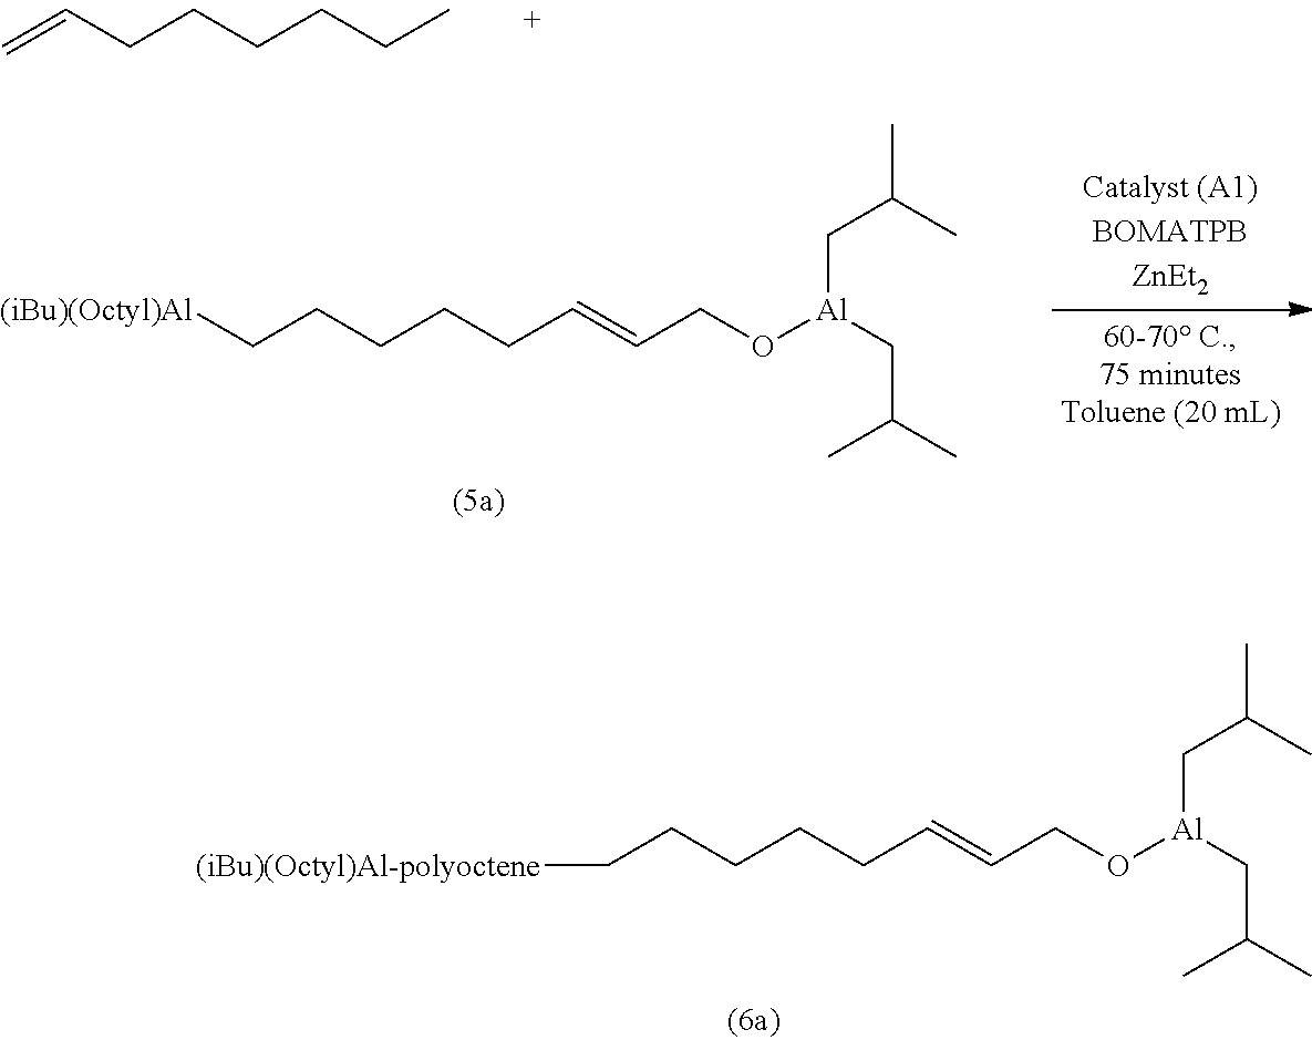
C=CCCCCCC.C(CCCCC=CCO[Al](CC(C)C)CC(C)C)[(iBu)(Octyl)Al].C(CCCC=CCO[Al](CC(C)C)CC(C)C)C[(iBu)(Octyl)Al-polyoctene]
